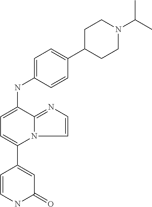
C1C(C2=CC=C(NC3=CC=C(C4=CC(=O)NC=C4)N4C3=NC=C4)C=C2)CCN(C(C)C)C1
